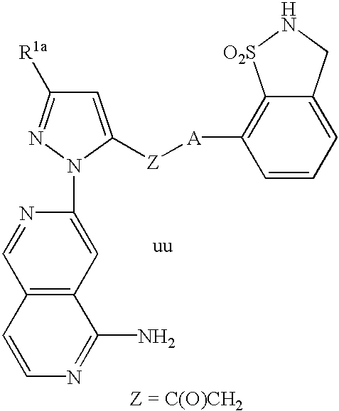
C1=C([Z][A]C2=C3C(=CC=C2)CN[O2S]3)N(C2=CC3=C(C=N2)C=CN=C3N)N=C1[R1a]
